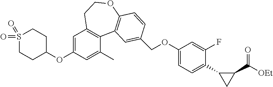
S1(=O)(=O)CCC(OC2=CC3=C(C(C)=C2)C2=C(OCC3)C=CC(COC3=CC=C(C4CC4C([OEt])=O)C(F)=C3)=C2)CC1
